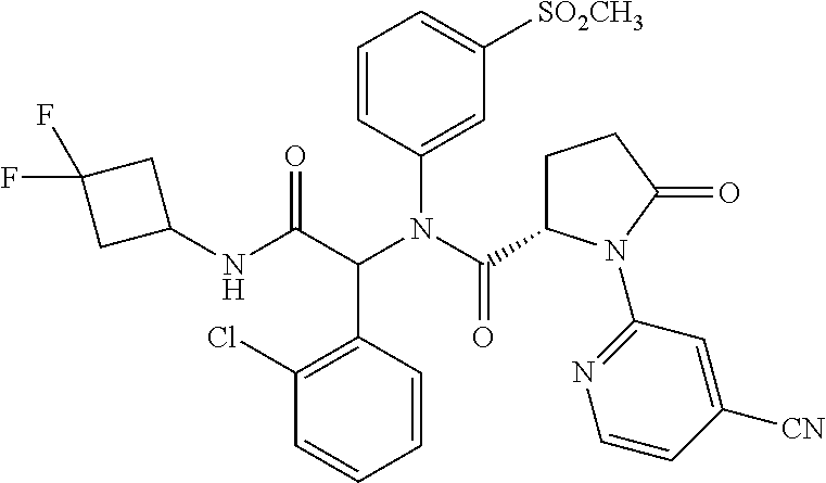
C1=CC(N(C(=O)C2CCC(=O)N2C2=NC=CC([CN])=C2)C(C(NC2CC(F)(F)C2)=O)C2=C(Cl)C=CC=C2)=CC([SO2CH3])=C1
